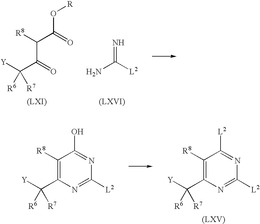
[Y]C(C(C(C(O[R])=O)[R8])=O)([R6])[R7].C([L2])(N)=N.[Y]C(C1=C([R8])C([L2])=NC([L2])=N1)([R6])[R7].[Y]C(C1=C([R8])C(O)=NC([L2])=N1)([R6])[R7]
